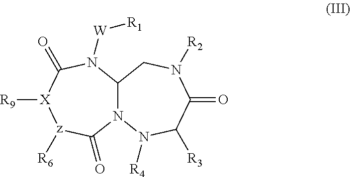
N12C(CN([R2])C(=O)C([R3])N1[R4])N([W][R1])C(=O)[X]([R9])[z]([R6])C2=O
